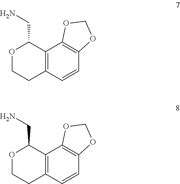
O1CCC2=C(C1CN)C1=C(C=C2)OCO1.O1CCC2=C(C1CN)C1=C(C=C2)OCO1
